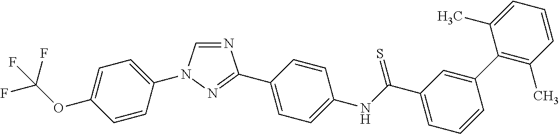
N1=CN(C2=CC=C(OC(F)(F)F)C=C2)N=C1C1=CC=C(NC(C2=CC=CC(C3=C(C)C=CC=C3C)=C2)=S)C=C1
